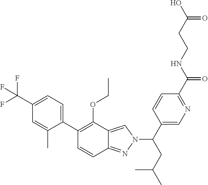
C1(C(F)(F)F)=CC=C(C2=C(OCC)C3=CN(C(C4=CN=C(C(NCCC(O)=O)=O)C=C4)CC(C)C)N=C3C=C2)C(C)=C1
